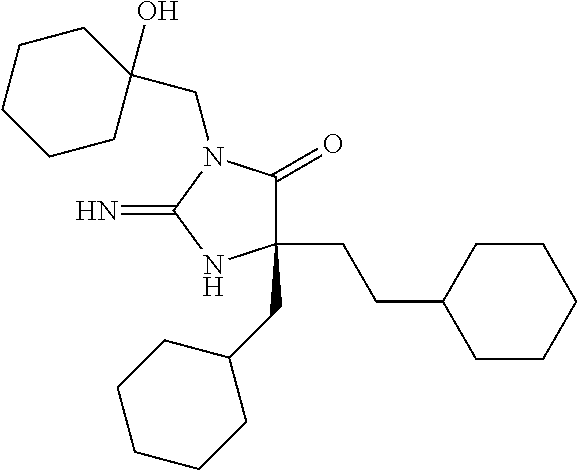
C1(CC2CCCCC2)(CCC2CCCCC2)C(=O)N(CC2(O)CCCCC2)C(=N)N1
